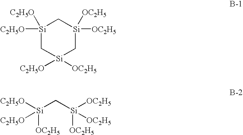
[Si]1([C2H5O])([C2H5O])C[Si]([C2H5O])([OC2H5])C[Si]([OC2H5])([OC2H5])C1.[Si]([OC2H5])(C[Si]([OC2H5])([OC2H5])[OC2H5])([C2H5O])[C2H5O]
